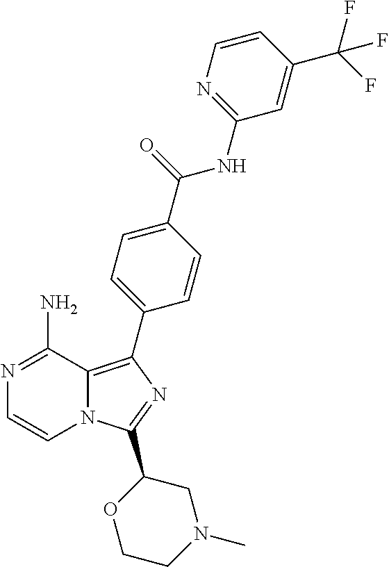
N1=C(N)C2=C(C3=CC=C(C(=O)NC4=NC=CC(C(F)(F)F)=C4)C=C3)N=C(C3OCCN(C)C3)N2C=C1
